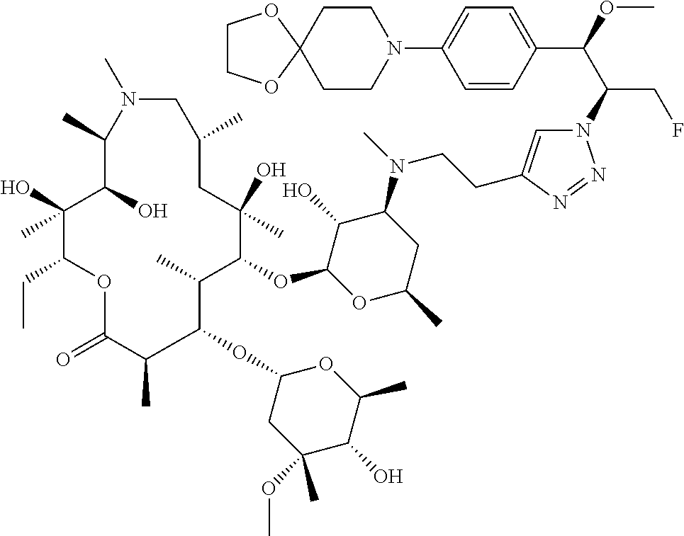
N1=NN(C(C(C2=CC=C(N3CCC4(CC3)OCCO4)C=C2)OC)CF)C=C1CCN(C1C(O)C(OC2C(C)C(OC3CC(OC)(C)C(O)C(C)O3)C(C)C(=O)OC(CC)C(O)(C)C(O)C(C)N(C)CC(C)CC2(O)C)OC(C)C1)C
